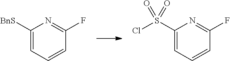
C1([BnS])=CC=CC(F)=N1.C1=C(S(Cl)(=O)=O)N=C(F)C=C1
